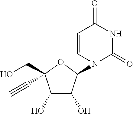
C1(O)C(O)C(N2C=CC(=O)NC2=O)OC1(CO)C#C
